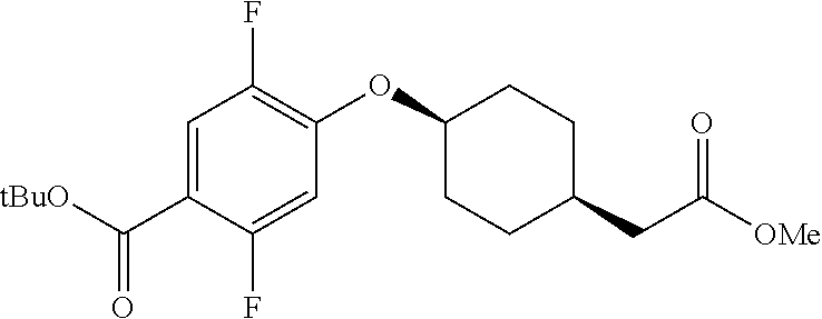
[tBuO]C(C1=CC(F)=C(OC2CCC(CC([OMe])=O)CC2)C=C1F)=O
